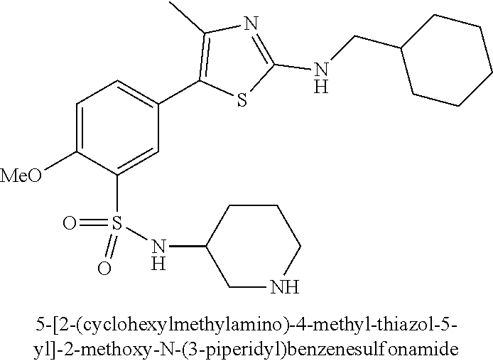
C1=C([MeO])C(S(NC2CNCCC2)(=O)=O)=CC(C2=C(C)N=C(NCC3CCCCC3)S2)=C1
